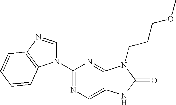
C1(N2C=NC3=C2C=CC=C3)=NC=C2C(=N1)N(CCCOC)C(=O)N2
